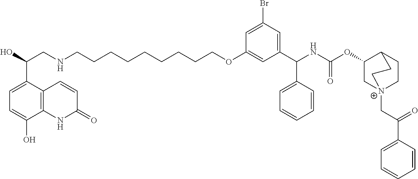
C1=C(C(O)CNCCCCCCCCCOC2=CC(C(NC(OC3C[N+]4(CC(C5=CC=CC=C5)=O)CCC3CC4)=O)C3=CC=CC=C3)=CC(Br)=C2)C2=C(C(O)=C1)NC(=O)C=C2
